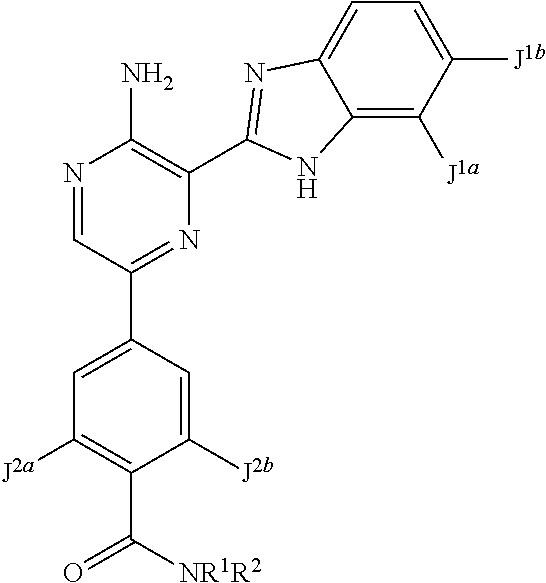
N1=CC(C2=CC([J2a])=C(C(=O)[NR1R2])C([J2b])=C2)=NC(C2=NC3=CC=C([J1b])C([J1a])=C3N2)=C1N
